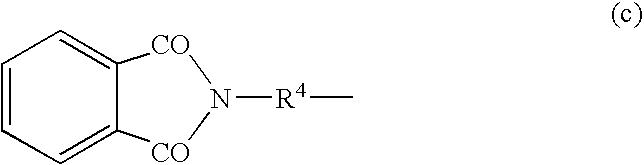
C1=CC=C2C(=C1)[CO]N([R4]C)[CO]2
